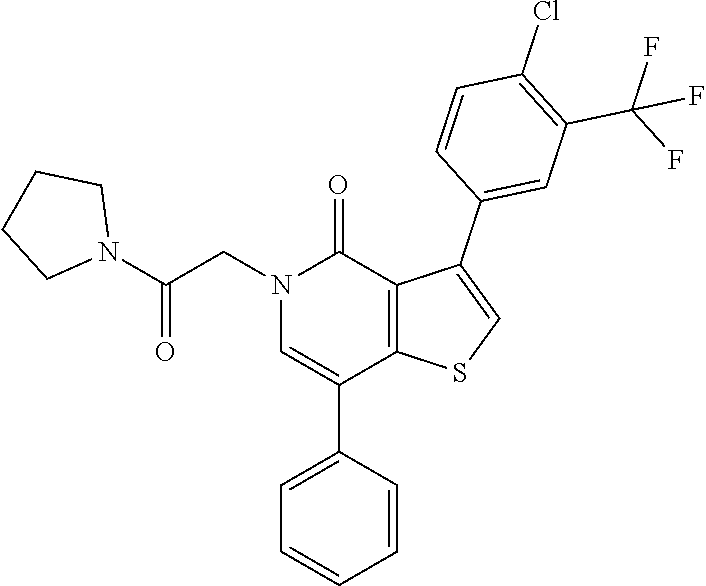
C1(Cl)=C(C(F)(F)F)C=C(C2=CSC3=C2C(=O)N(CC(N2CCCC2)=O)C=C3C2=CC=CC=C2)C=C1
